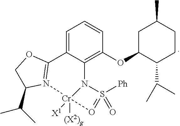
C1=C2C(=C(OC3C(C(C)C)CCC(C)C3)C=C1)N1S([Ph])(=O)=O[Cr]1([X1])([(X2)g])N1=C2OCC1C(C)C
